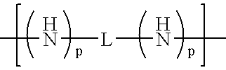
N([L]NC)C
